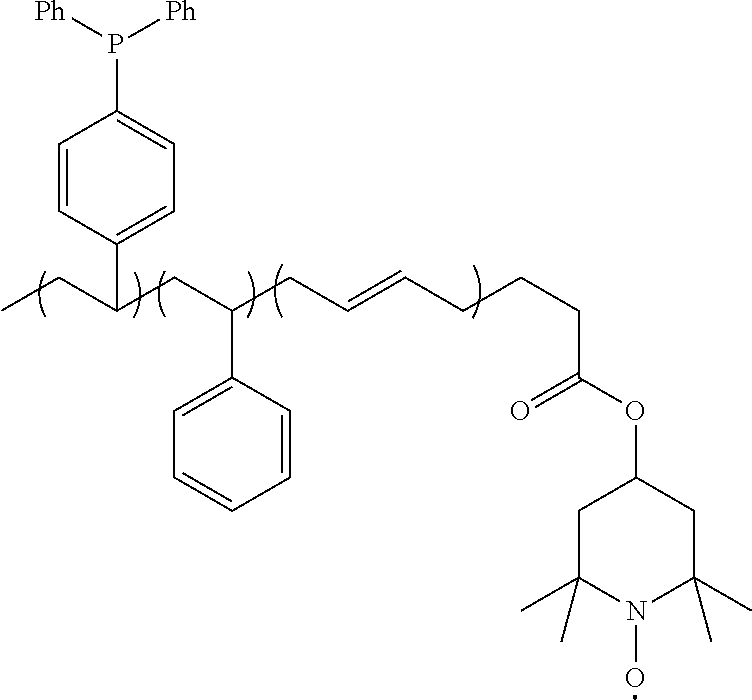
C1(C(CC)CC(CC=CCCCC(OC2CC(C)(C)N(O)C(C)(C)C2)=O)C2=CC=CC=C2)=CC=C(P([Ph])[Ph])C=C1
